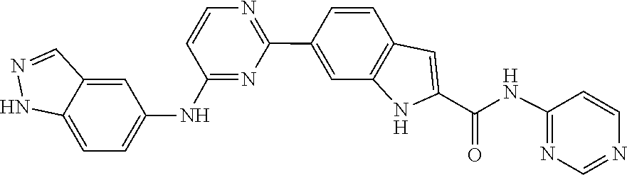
C1=CN=CN=C1NC(C1=CC2=C(C=C(C3=NC=CC(NC4=CC=C5NN=CC5=C4)=N3)C=C2)N1)=O
